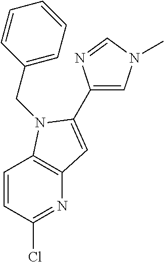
C1=CC(Cl)=NC2=C1N(CC1=CC=CC=C1)C(C1=CN(C)C=N1)=C2
